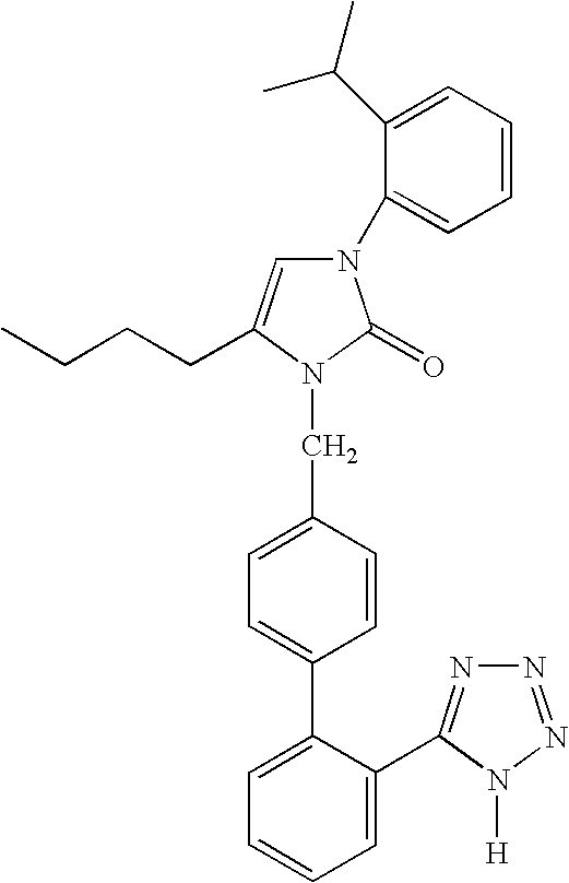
N1(C2=CC=CC=C2C(C)C)C=C(CCCC)N(CC2=CC=C(C3=CC=CC=C3C3=NN=NN3[H])C=C2)C1=O
